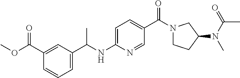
C1(C(OC)=O)=CC(C(NC2=CC=C(C(N3CCC(N(C(=O)C)C)C3)=O)C=N2)C)=CC=C1
